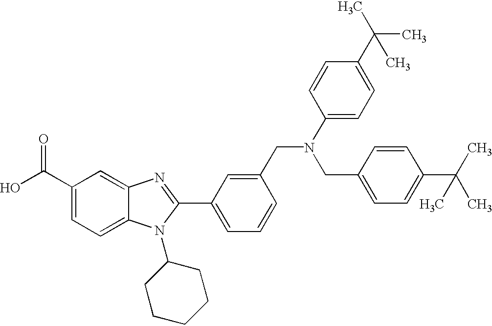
OC(C1=CC=C2C(=C1)N=C(C1=CC=CC(CN(C3=CC=C(C(C)(C)C)C=C3)CC3=CC=C(C(C)(C)C)C=C3)=C1)N2C1CCCCC1)=O
